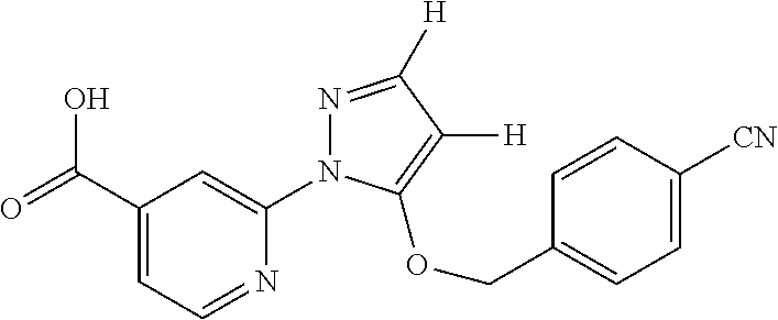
OC(C1=CC=NC(N2N=C([H])C([H])=C2OCC2=CC=C([CN])C=C2)=C1)=O
